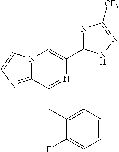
N12C(=NC=C1)C(CC1=CC=CC=C1F)=NC(C1=NC([CF3])=NN1)=C2
